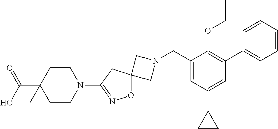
C1N(CC2=CC(C3CC3)=CC(C3=CC=CC=C3)=C2OCC)CC12ON=C(N1CCC(C(=O)O)(C)CC1)C2
